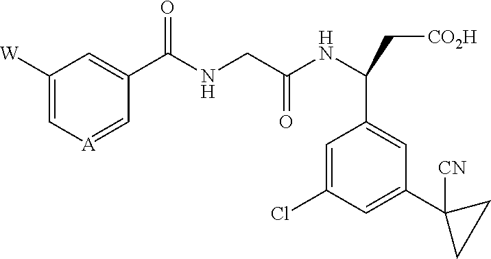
C1([W])=C[A]=CC(C(NCC(NC(C[CO2H])C2=CC(C3([CN])CC3)=CC(Cl)=C2)=O)=O)=C1
